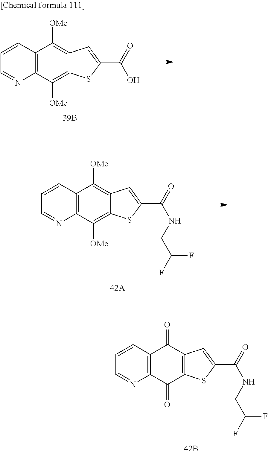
C12=C(C([OMe])=C3C(=C1[OMe])C=C(C(=O)NCC(F)F)S3)N=CC=C2.C12=C(C(=O)C3=C(C1=O)C=C(C(=O)NCC(F)F)S3)N=CC=C2.C12=C(C([OMe])=C3C(=C1[OMe])C=C(C(=O)O)S3)N=CC=C2
